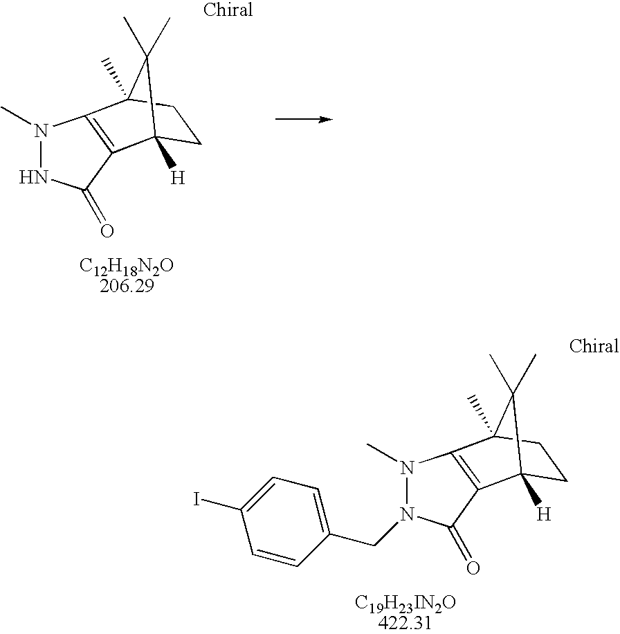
CN1NC(=O)C2=C1C1(C)CCC2([H])C1(C)C.CN1N(CC2=CC=C(I)C=C2)C(=O)C2=C1C1(C)CCC2([H])C1(C)C
